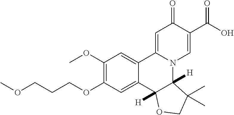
C1(OC)=C(OCCCOC)C=C2C(=C1)C1=CC(=O)C(C(O)=O)=CN1C1([H])C2([H])OCC1(C)C
